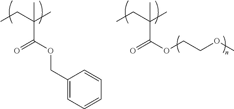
CCC(C)(C)C(OCC1=CC=CC=C1)=O.CCC(C)(C)C(OCCOC)=O
